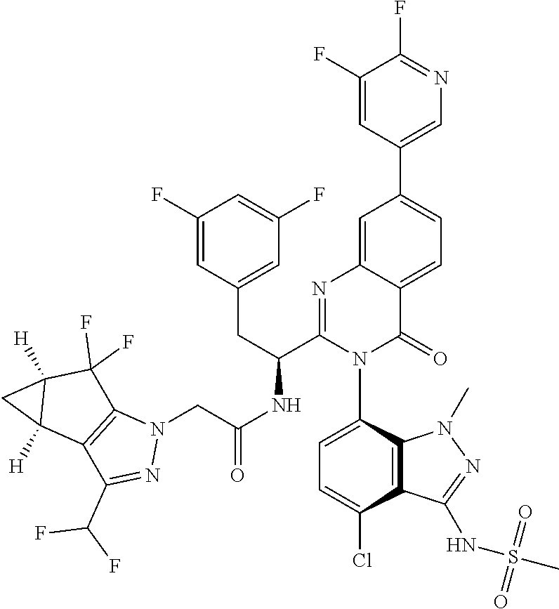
N1(C)N=C(NS(C)(=O)=O)C2=C1C(N1C(C(CC3=CC(F)=CC(F)=C3)NC(CN3N=C(C(F)F)C4=C3C(F)(F)C3([H])C4([H])C3)=O)=NC3=CC(C4=CN=C(F)C(F)=C4)=CC=C3C1=O)=CC=C2Cl
